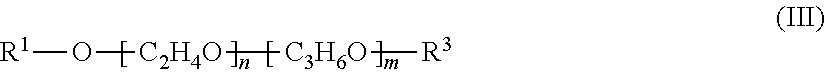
[R1]O[C2H4O][C3H6O][R3]
